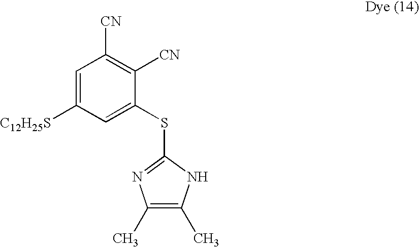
C1=C([C12H25S])C=C(SC2=NC(C)=C(C)N2)C([CN])=C1[CN]
